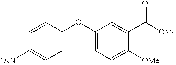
[O2N]C1=CC=C(OC2=CC=C([OMe])C(C([OMe])=O)=C2)C=C1
